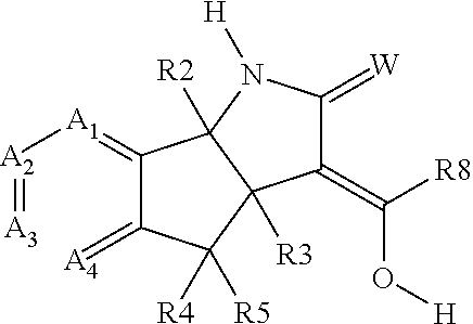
C1(=[A1][A2]=[A3])C(=[A4])C([R4])([R5])C2([R3])C1([R2])N([H])C(=[W])C2=C([R8])O[H]
